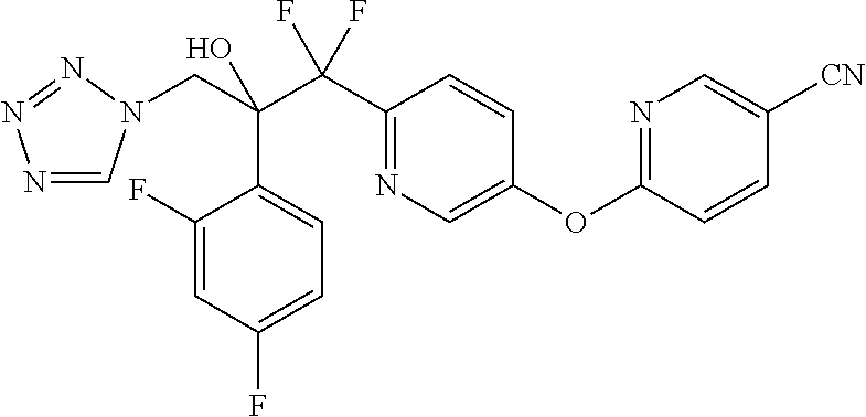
N1=CN(CC(C(C2=NC=C(OC3=NC=C([CN])C=C3)C=C2)(F)F)(O)C2=CC=C(F)C=C2F)N=N1
